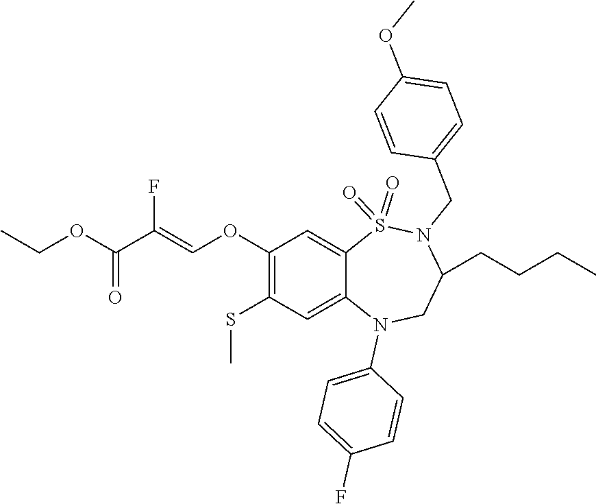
COC1=CC=C(CN2C(CCCC)CN(C3=CC=C(F)C=C3)C3=CC(SC)=C(OC=C(F)C(OCC)=O)C=C3S2(=O)=O)C=C1
